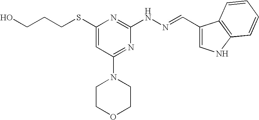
C(CSC1=CC(N2CCOCC2)=NC(NN=CC2=CNC3=C2C=CC=C3)=N1)CO
